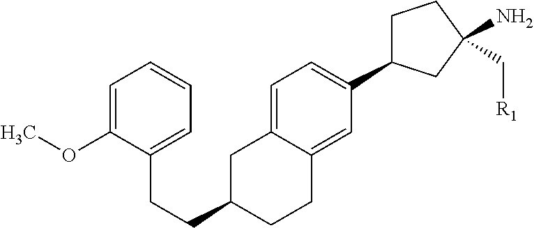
C1=C(OC)C(CCC2CCC3=CC(C4CCC(C[R1])(N)C4)=CC=C3C2)=CC=C1
